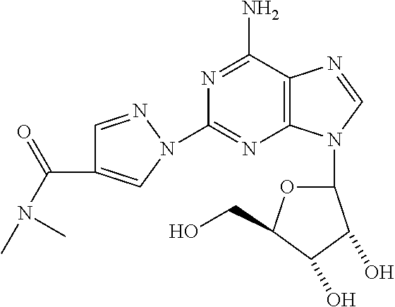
N1=C(N)C2=C(N=C1N1C=C(C(N(C)C)=O)C=N1)N(C1OC(CO)C(O)C1O)C=N2
